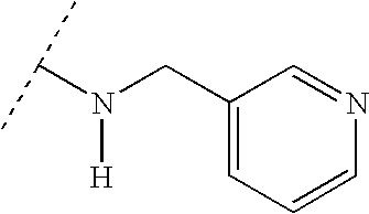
N([H])(CC1=CC=CN=C1)C(C)C
